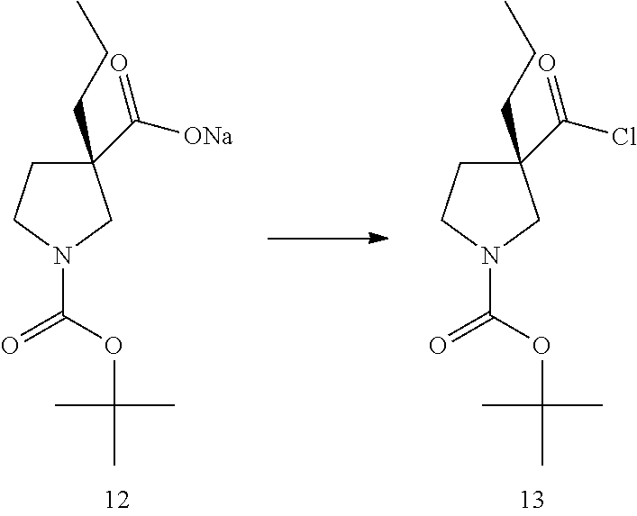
C1(C([ONa])=O)(CCC)CCN(C(OC(C)(C)C)=O)C1.C1(C(Cl)=O)(CCC)CCN(C(OC(C)(C)C)=O)C1
